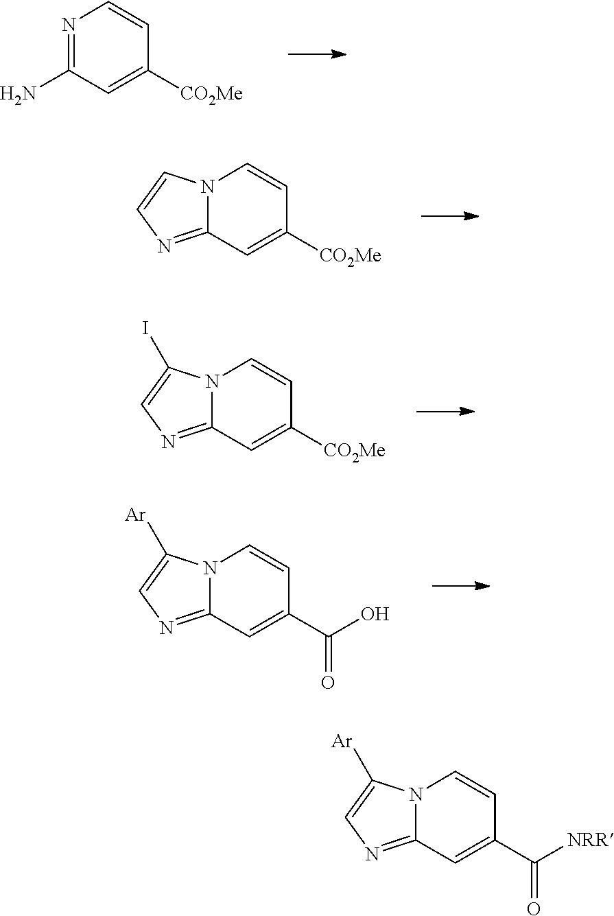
C12=NC=CN1C=CC([CO2Me])=C2.C12=NC=C(I)N1C=CC([CO2Me])=C2.C1(N)=NC=CC([CO2Me])=C1.C12=NC=C([Ar])N1C=CC(C(O)=O)=C2.C12=NC=C([Ar])N1C=CC(C([NRR])=O)=C2
